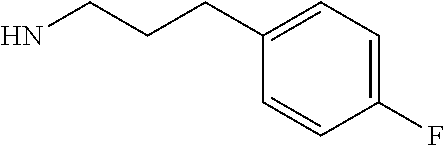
C1(F)=CC=C(CCCN)C=C1
